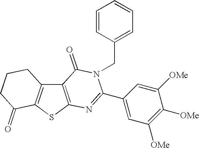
C12=C(SC3=C1CCCC3=O)N=C(C1=CC([OMe])=C([OMe])C([OMe])=C1)N(CC1=CC=CC=C1)C2=O
